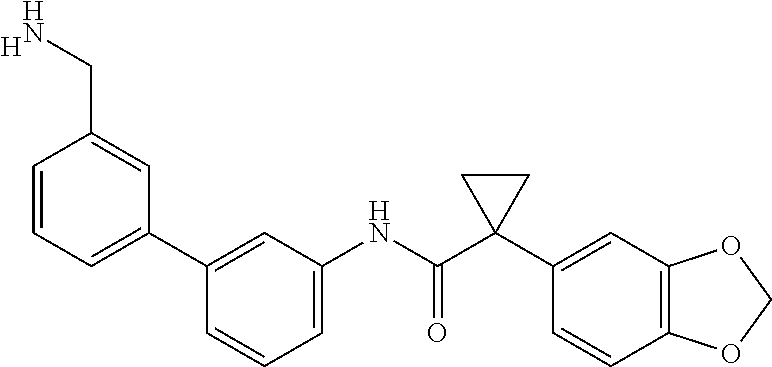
C1=C(NC(C2(C3=CC4=C(C=C3)OCO4)CC2)=O)C=C(C2=CC=CC(CN)=C2)C=C1.[H]
